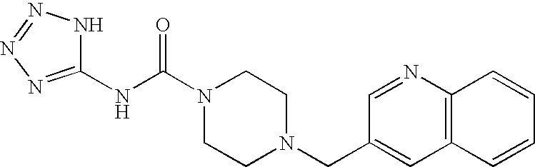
N(C(N1CCN(CC2=CC3=C(N=C2)C=CC=C3)CC1)=O)C1=NN=NN1
